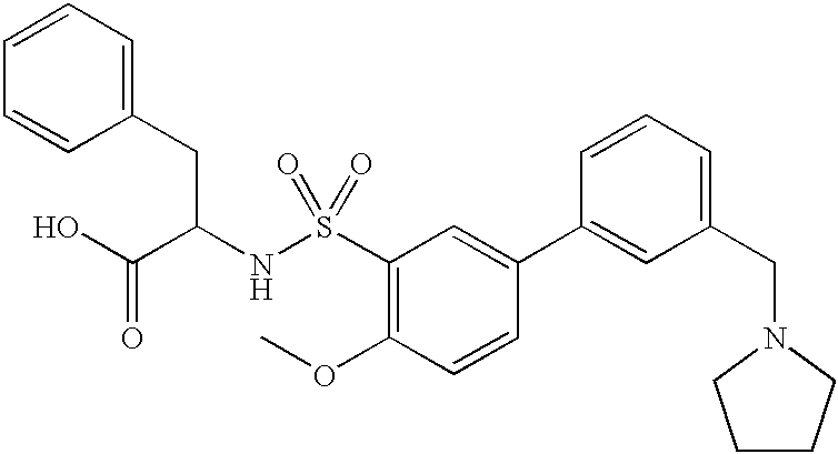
C1=CC=C(CC(C(=O)O)NS(=O)(C2=C(OC)C=CC(C3=CC(CN4CCCC4)=CC=C3)=C2)=O)C=C1
